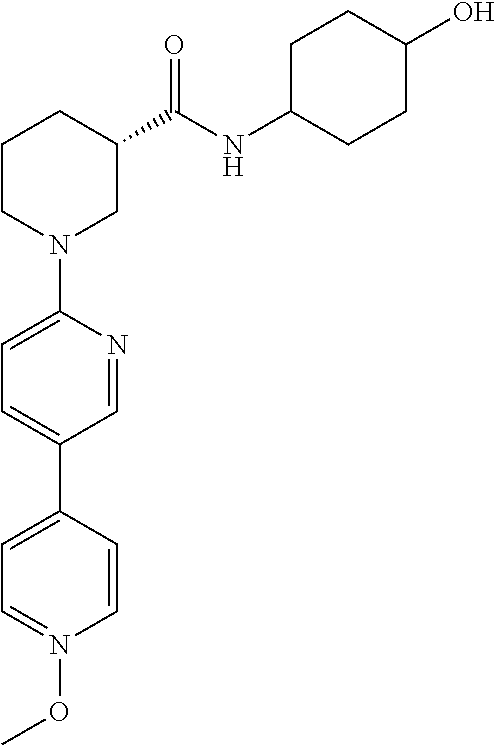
C1=NC(N2CC(C(NC3CCC(O)CC3)=O)CCC2)=CC=C1C1=CC=N(OC)C=C1
